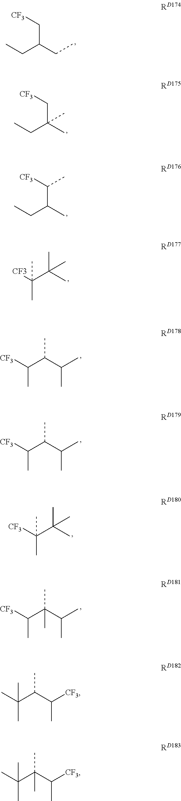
CCC(CC)C[CF3].CCC(C)(C[CF3])C.CCC(C)C([CF3])C.[CF3]C(C(C)(C)C)(C)C.[CF3]C(C(C(C)C)C)C.[CF3]C(C(C(C)C)C)C.[CF3]C(C(C)(C)C)(C)C.[CF3]C(C(C(C)C)(C)C)C.CC(C(C([CF3])C)C)(C)C.CC(C(C([CF3])C)(C)C)(C)C
